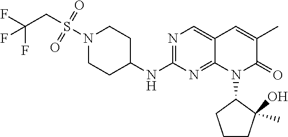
N1(S(CC(F)(F)F)(=O)=O)CCC(NC2=NC=C3C(=N2)N(C2CCCC2(C)O)C(=O)C(C)=C3)CC1
